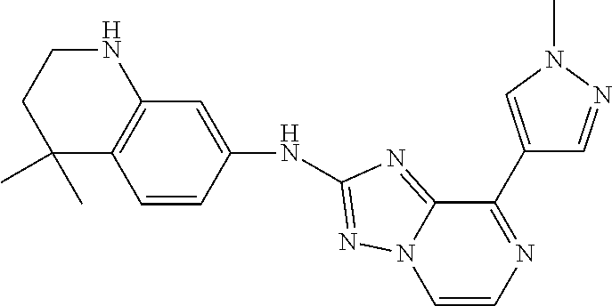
C1=CC(NC2=NN3C=CN=C(C4=CN(C)N=C4)C3=N2)=CC2=C1C(C)(C)CCN2
